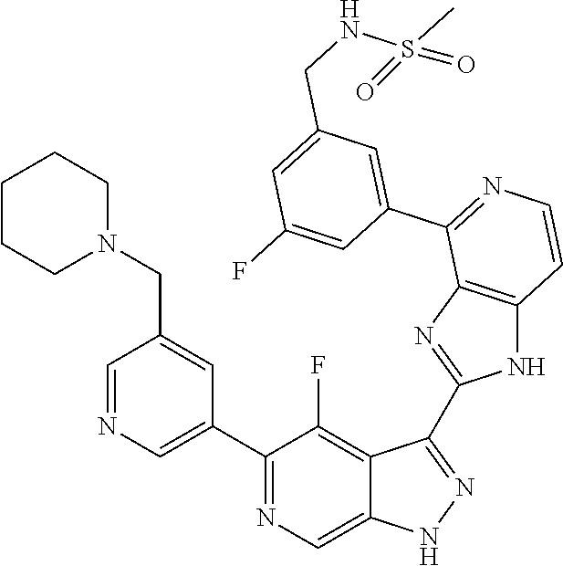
C1=NC=C(C2=NC=C3C(=C2F)C(C2=NC4=C(N2)C=CN=C4C2=CC(CNS(C)(=O)=O)=CC(F)=C2)=NN3)C=C1CN1CCCCC1
